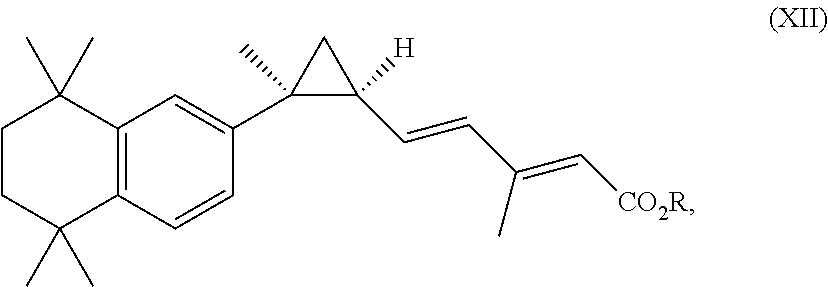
C12=C(C(C)(C)CCC1(C)C)C=CC(C1(C)C(C=CC(=C[CO2R])C)([H])C1)=C2
